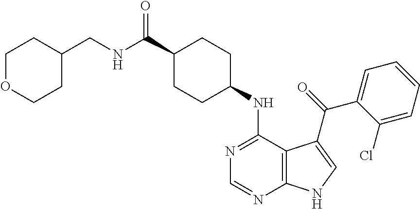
C1(C(NCC2CCOCC2)=O)CCC(NC2=NC=NC3=C2C(C(=O)C2=CC=CC=C2Cl)=CN3)CC1
